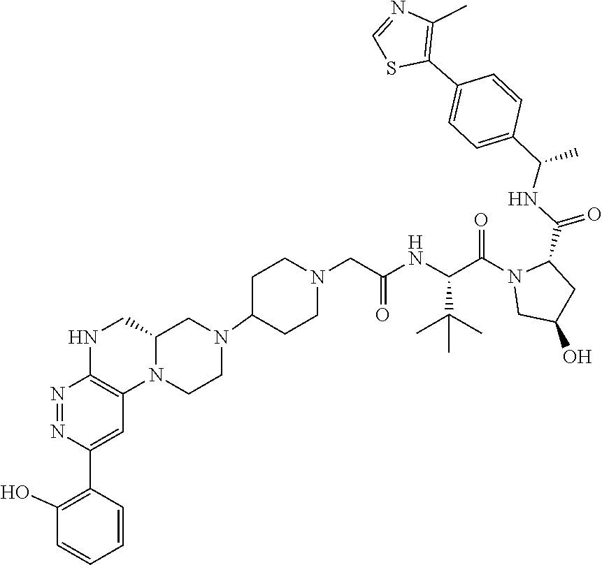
N1=NC2=C(C=C1C1=C(O)C=CC=C1)N1CCN(C3CCN(CC(NC(C(N4CC(O)CC4C(NC(C4=CC=C(C5=C(C)N=CS5)C=C4)C)=O)=O)C(C)(C)C)=O)CC3)CC1CN2
